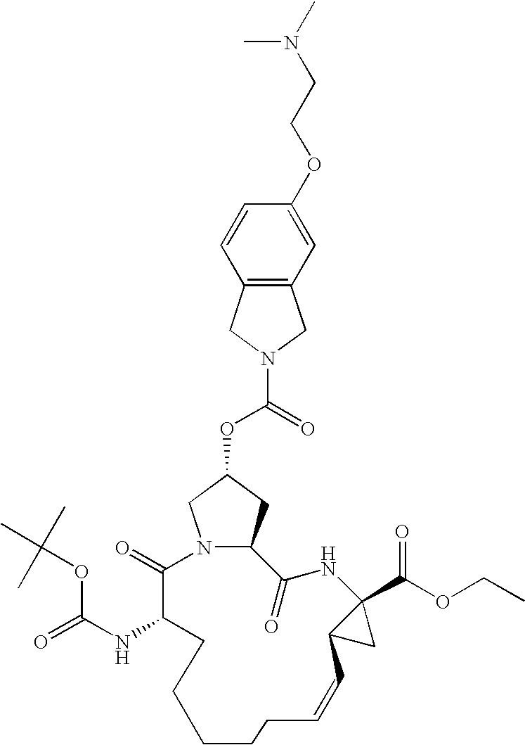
N12CC(OC(=O)N3CC4=C(C3)C=CC(OCCN(C)C)=C4)CC1C(=O)NC1(C(OCC)=O)C(C1)C=CCCCCCC(NC(=O)OC(C)(C)C)C2=O
